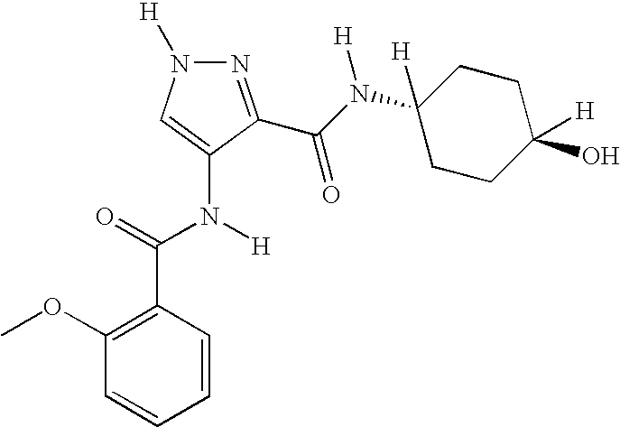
C1(OC)=C(C(=O)N([H])C2=CN([H])N=C2C(N(C2([H])CCC(O)([H])CC2)[H])=O)C=CC=C1
